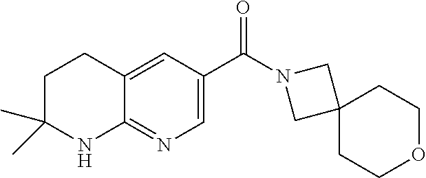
C12(CCOCC1)CN(C(C1=CN=C3C(=C1)CCC(C)(C)N3)=O)C2
